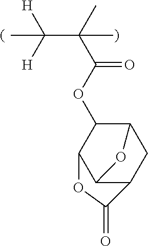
O(C(=O)C(C([H])([H])C)(C)C)C1C2CC3C(C1OC3=O)O2
